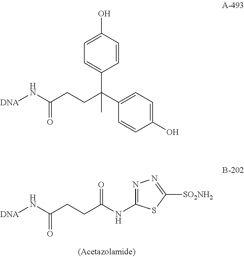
N(C(CCC(N[DNA])=O)=O)C1=NN=C([SO2NH2])S1.C1=CC(O)=CC=C1C(CCC(N[DNA])=O)(C1=CC=C(O)C=C1)C
